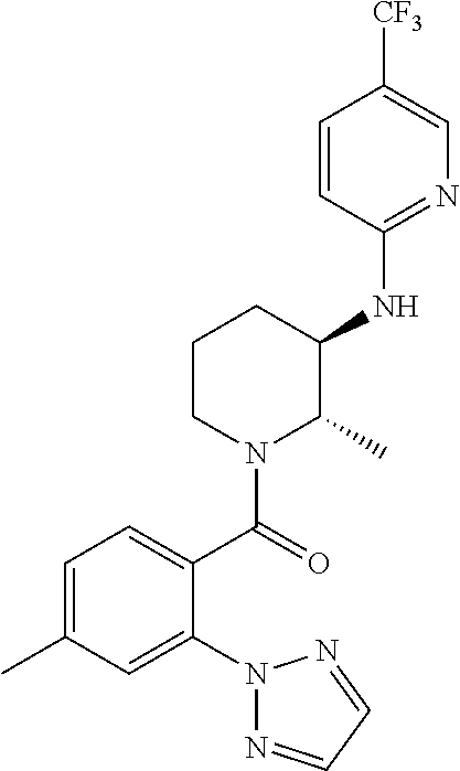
C1=C(C)C=C(N2N=CC=N2)C(C(=O)N2C(C)C(NC3=NC=C([CF3])C=C3)CCC2)=C1
